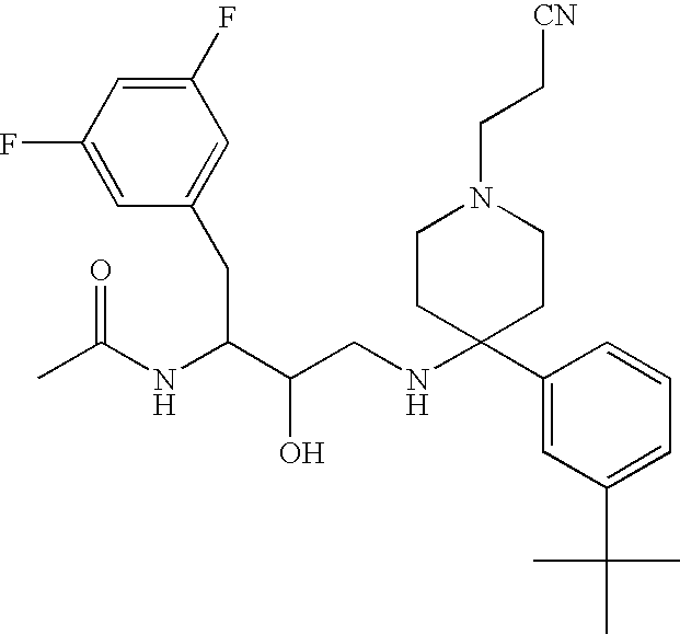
C1(F)=CC(F)=CC(CC(C(CNC2(C3=CC(C(C)(C)C)=CC=C3)CCN(CC[CN])CC2)O)NC(C)=O)=C1
